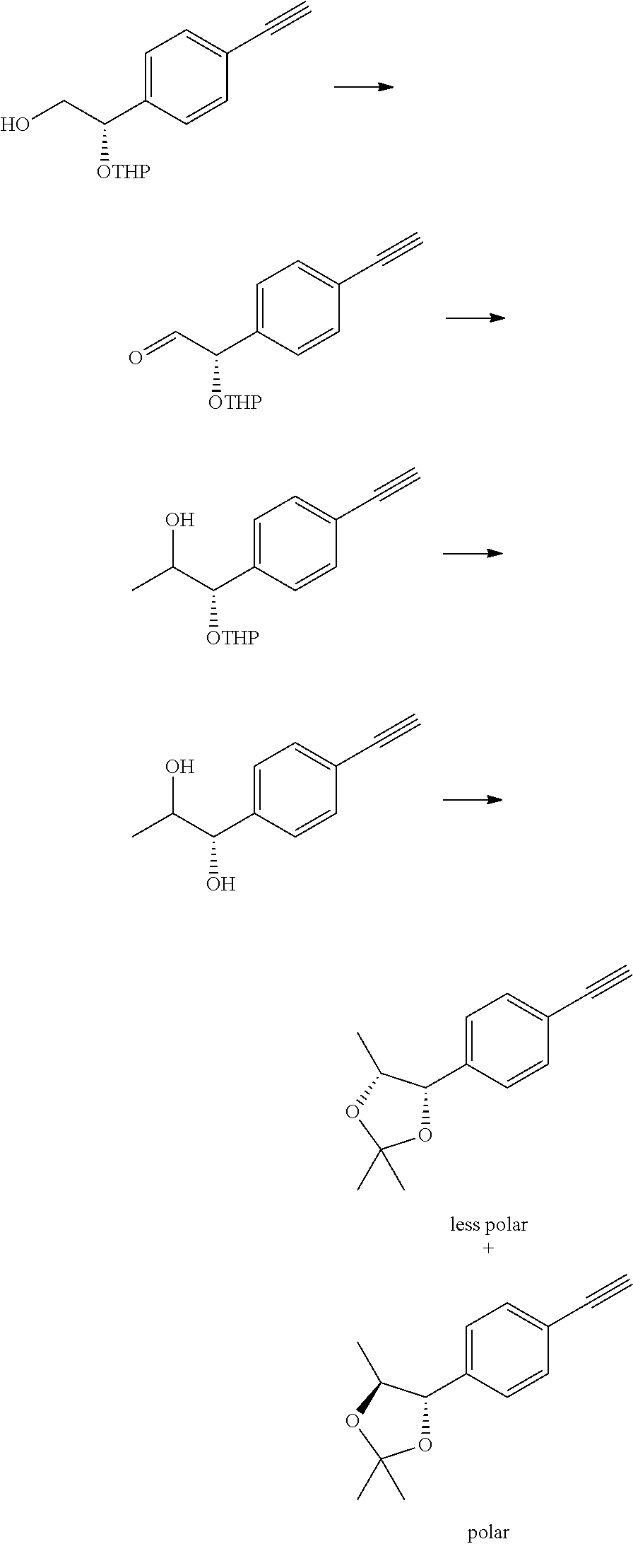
C1=C(C(CO)[OTHP])C=CC(C#C)=C1.C1=C(C(C=O)[OTHP])C=CC(C#C)=C1.C1=C(C(C(C)O)[OTHP])C=CC(C#C)=C1.C1=C(C(C(C)O)O)C=CC(C#C)=C1.C1=C(C2OC(C)(C)OC2C)C=CC(C#C)=C1.C1=C(C2OC(C)(C)OC2C)C=CC(C#C)=C1
